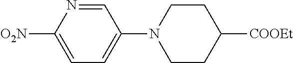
[O2N]C1=CC=C(N2CCC([COOEt])CC2)C=N1
